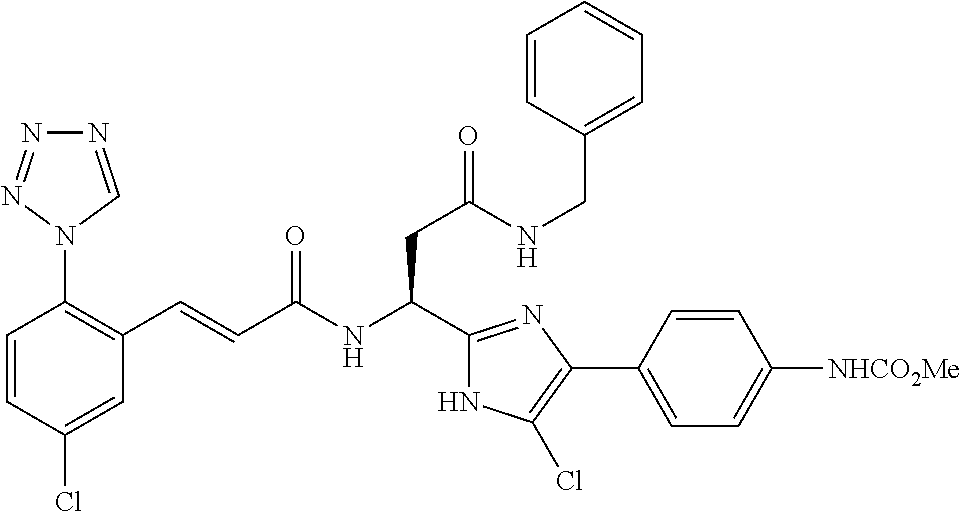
C1(Cl)=CC(C=CC(NC(C2=NC(C3=CC=C([NHCO2Me])C=C3)=C(Cl)N2)CC(=O)NCC2=CC=CC=C2)=O)=C(N2C=NN=N2)C=C1
